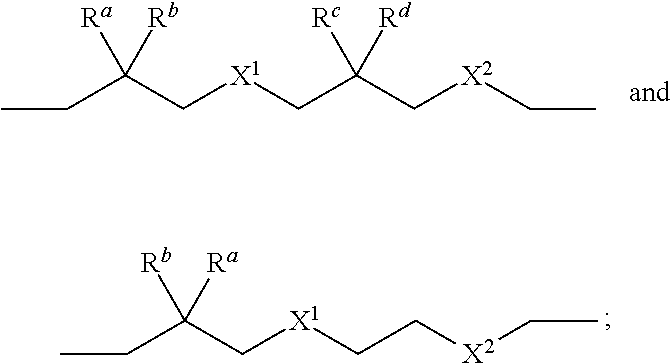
[X1](CC(CC)([Ra])[Rb])CC(C[X2]CC)([Rc])[Rd].[X1](CC(CC)([Rb])[Ra])CC[X2]CC
